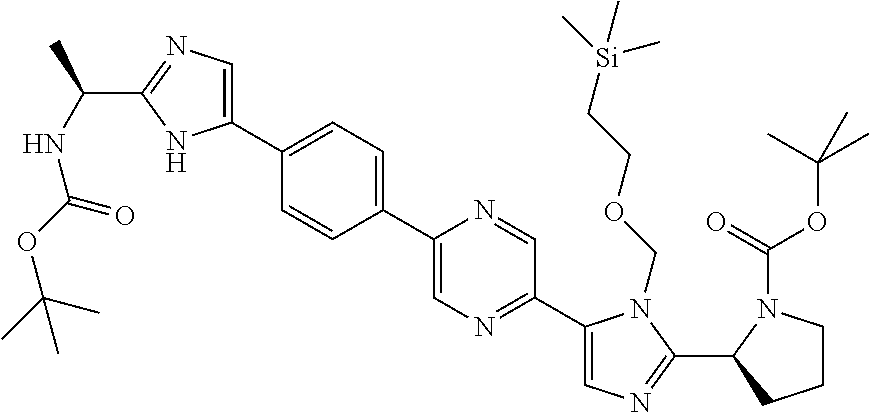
C1(C2=CN=C(C(NC(OC(C)(C)C)=O)C)N2)=CC=C(C2=CN=C(C3=CN=C(C4CCCN4C(=O)OC(C)(C)C)N3COCC[Si](C)(C)C)C=N2)C=C1
